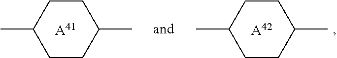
[A41].C1CC(C)CCC1C.[A42].C1CC(C)CCC1C
